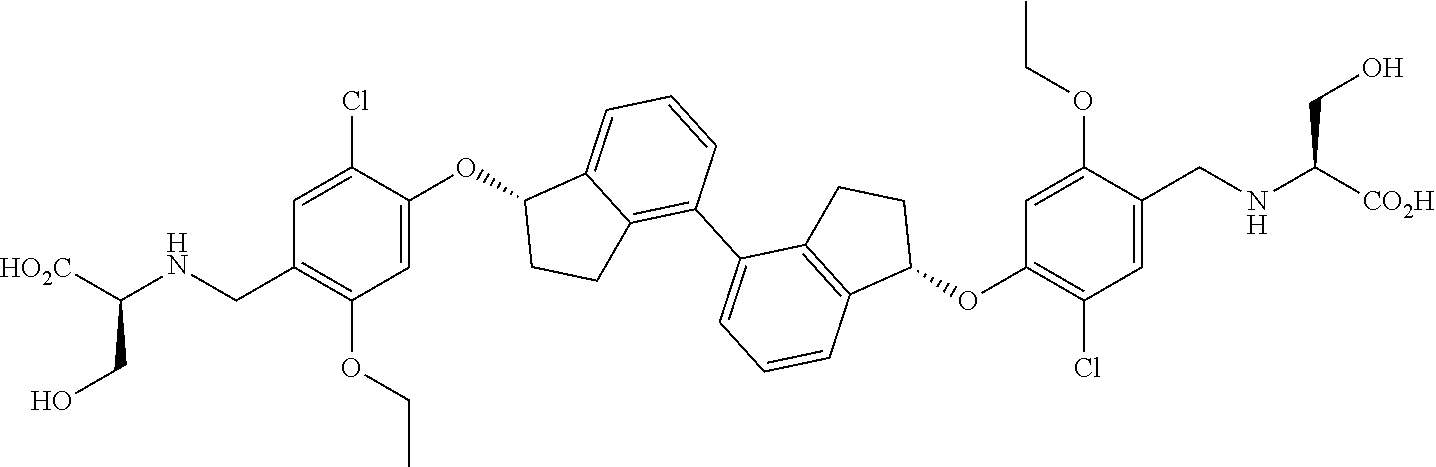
C1=C(OC2C3=CC=CC(C4=CC=CC5=C4CCC5OC4=C(Cl)C=C(CNC([CO2H])CO)C(OCC)=C4)=C3CC2)C(Cl)=CC(CNC([HO2C])CO)=C1OCC
